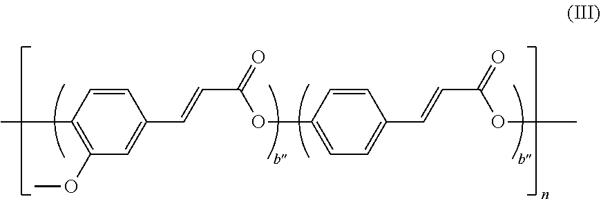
C1=CC(C)=C(OC)C=C1C=CC(=O)OC1=CC=C(C=CC(=O)OC)C=C1
